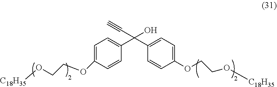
C1=C(OCCO[C18H35])C=CC(C(C2=CC=C(OCCO[C18H35])C=C2)(C#C)O)=C1
